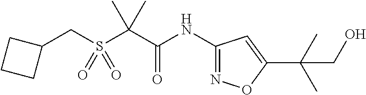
C1(CS(C(C(NC2=NOC(C(C)(C)CO)=C2)=O)(C)C)(=O)=O)CCC1
